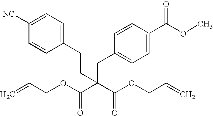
C(C(=O)OCC=C)(C(=O)OCC=C)(CC1=CC=C(C(OC)=O)C=C1)CCC1=CC=C([NC])C=C1
